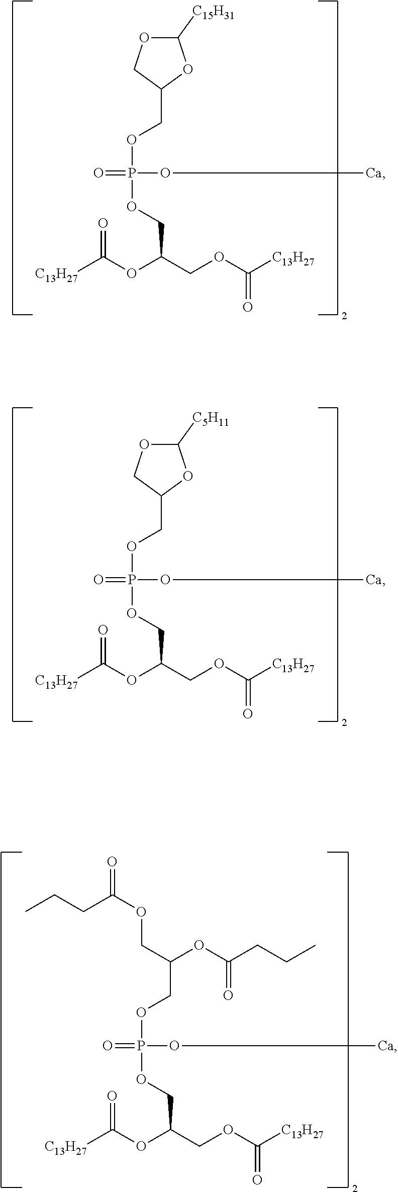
C1(COP(OCC(COC([C13H27])=O)OC([C13H27])=O)(O[Ca])=O)OC([C15H31])OC1.O=C(OCC(COP(OCC(COC([C13H27])=O)OC([C13H27])=O)(O[Ca])=O)OC(CCC)=O)CCC.C1(COP(OCC(COC([C13H27])=O)OC([C13H27])=O)(O[Ca])=O)OC([C5H11])OC1
